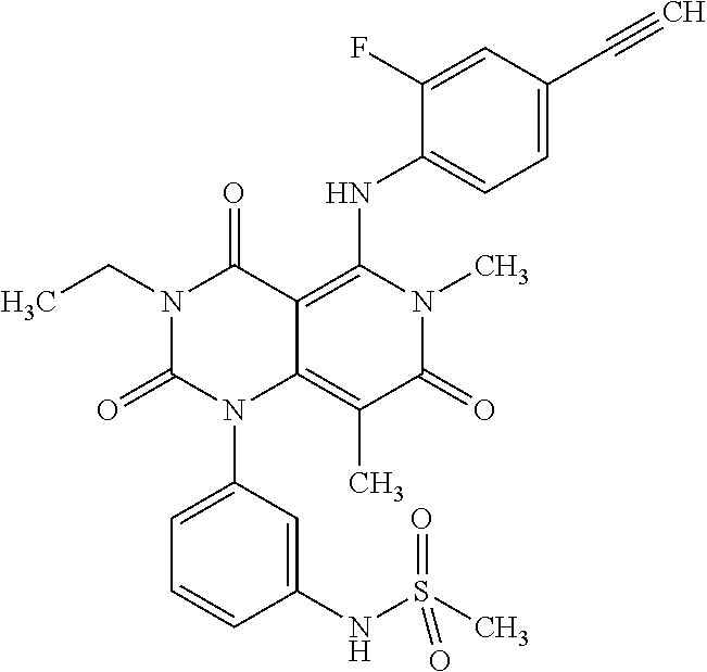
N1(CC)C(=O)N(C2=CC=CC(NS(C)(=O)=O)=C2)C2=C(C)C(=O)N(C)C(NC3=CC=C(C#C)C=C3F)=C2C1=O
